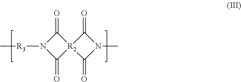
C1(=O)N([R3]C)C(=O)[R2]12C(=O)N(C)C2=O
